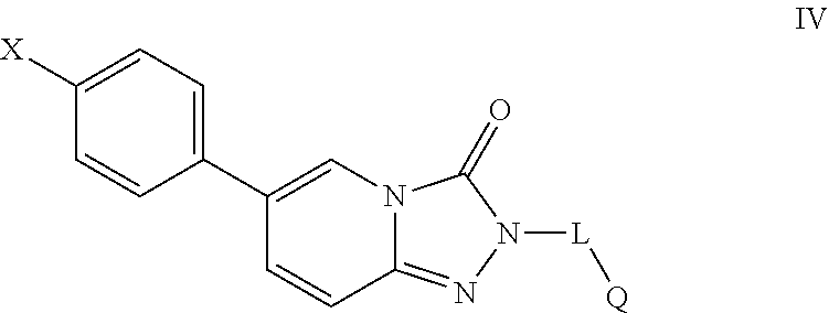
C12=NN([L][Q])C(=O)N1C=C(C1=CC=C([X])C=C1)C=C2
